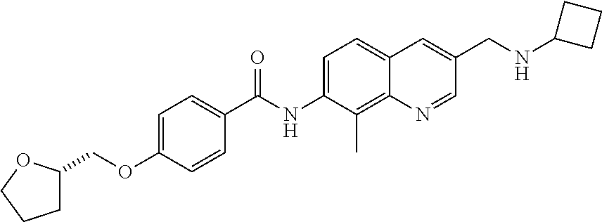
C1=C(OCC2CCCO2)C=CC(C(NC2=CC=C3C(=C2C)N=CC(CNC2CCC2)=C3)=O)=C1
